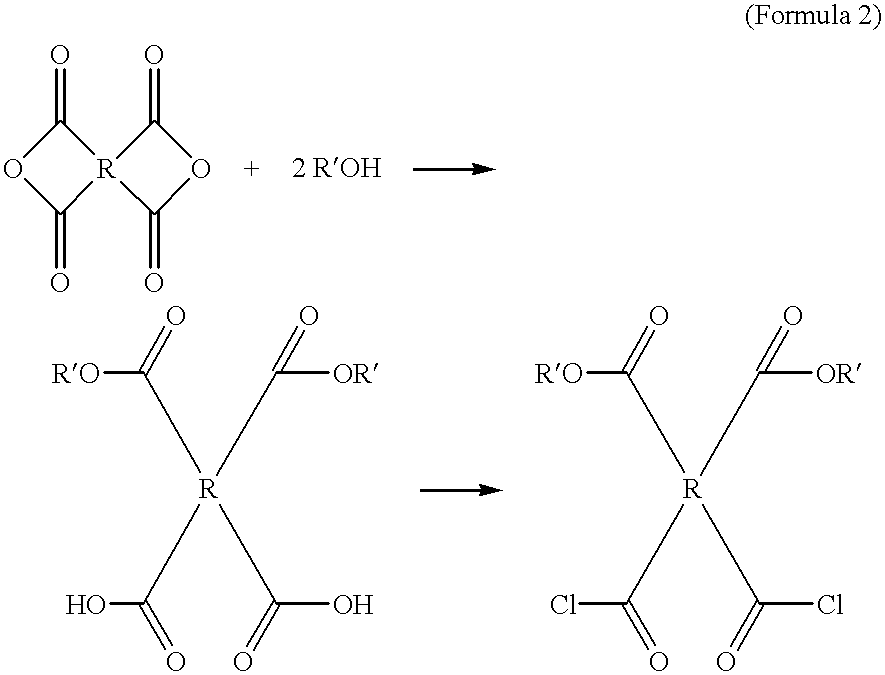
[R](C(O)=O)(C(O)=O)(C([RO])=O)C([OR])=O.C1(=O)[R]2(C(=O)O1)C(=O)OC2=O.[R](C(Cl)=O)(C(Cl)=O)(C([RO])=O)C([OR])=O
